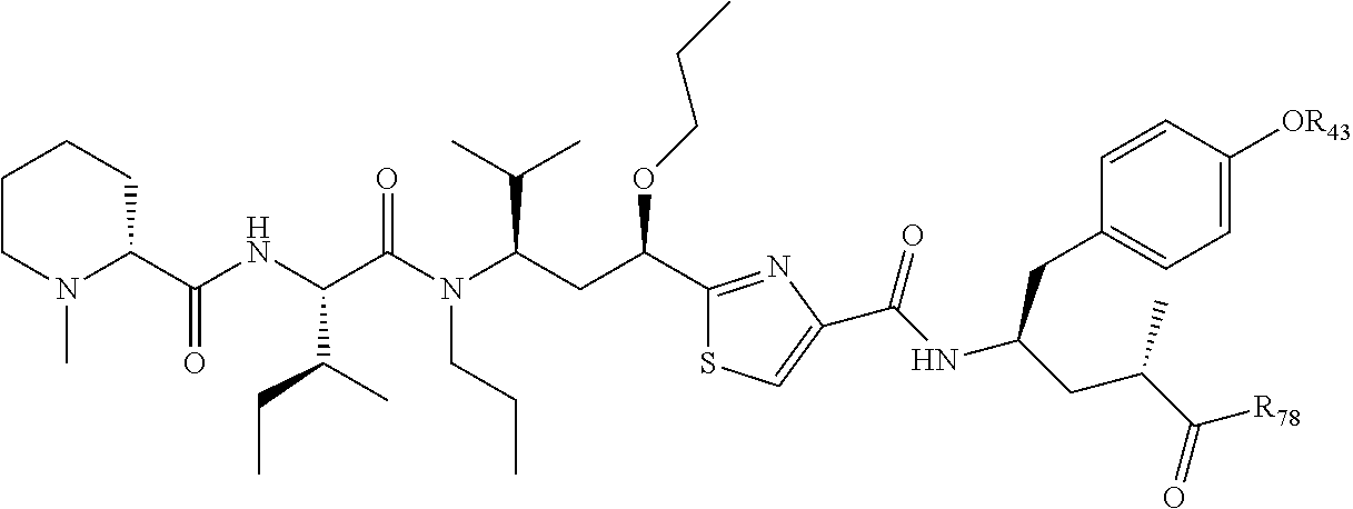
C1CN(C)C(C(NC(C(N(C(CC(C2=NC(C(NC(CC(C([R78])=O)C)CC3=CC=C([OR43])C=C3)=O)=CS2)OCCC)C(C)C)CCC)=O)C(C)CC)=O)CC1
